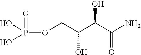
O(CC(C(C(N)=O)O)O)P(O)(O)=O
